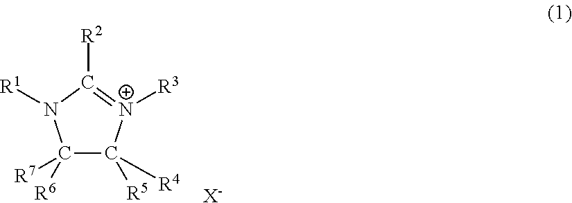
C1([R6])([R7])C([R5])([R4])[N+]([R3])=C([R2])N1[R1].[X-]
